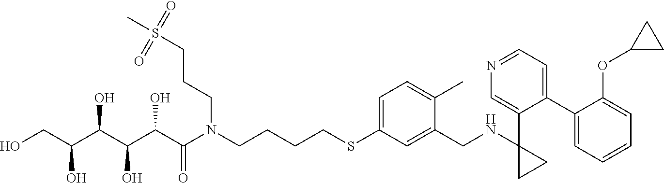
OCC(C(C(C(C(N(CCCCSC1=CC=C(C)C(CNC2(C3=CN=CC=C3C3=CC=CC=C3OC3CC3)CC2)=C1)CCCS(C)(=O)=O)=O)O)O)O)O
